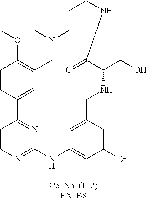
C1=CC2=NC(=N1)NC1=CC(Br)=CC(=C1)CNC(CO)C(=O)NCCCN(C)CC1=C(OC)C=CC2=C1
